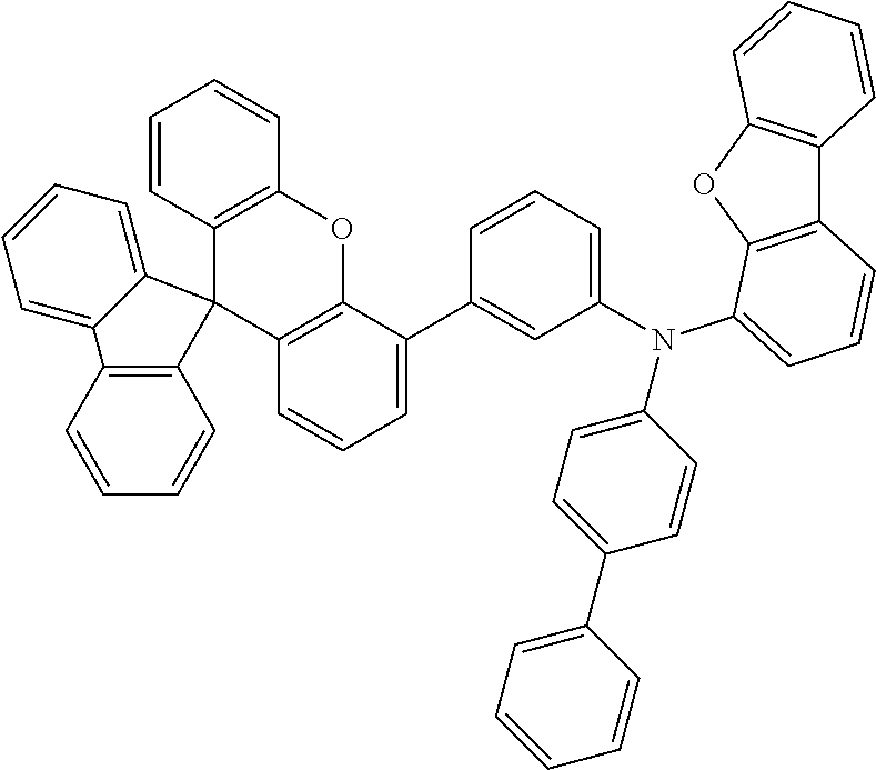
C12=C(OC3=C(C=CC=C3C3=CC(N(C4=CC=C(C5=CC=CC=C5)C=C4)C4=CC=CC5=C4OC4=C5C=CC=C4)=CC=C3)C13C1=C(C=CC=C1)C1=CC=CC=C31)C=CC=C2
